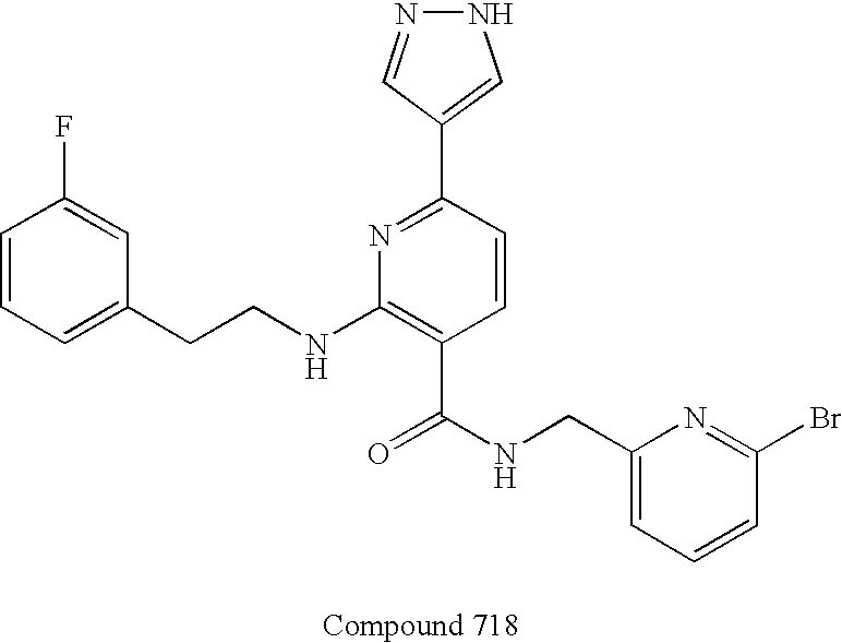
C1=CC=C(CCNC2=C(C(NCC3=CC=CC(Br)=N3)=O)C=CC(C3=CNN=C3)=N2)C=C1F
